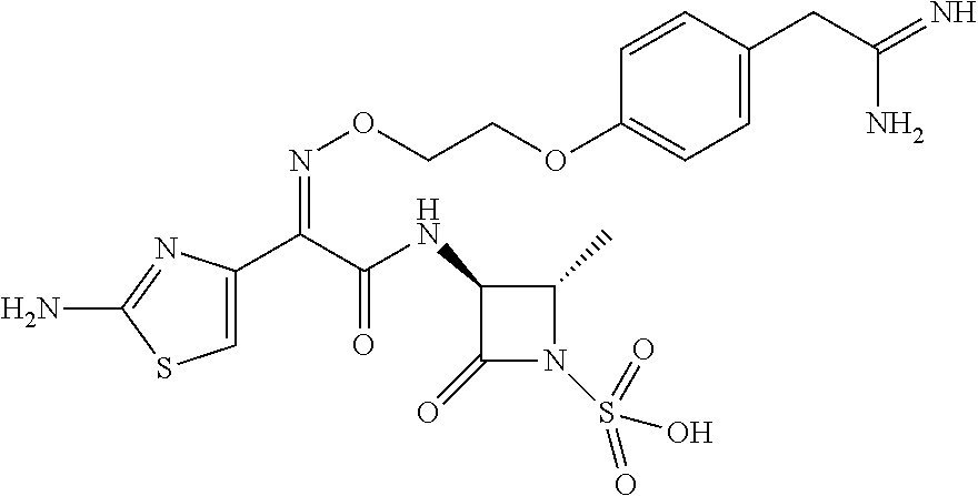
C1=C(C(C(NC2C(=O)N(S(=O)(=O)O)C2C)=O)=NOCCOC2=CC=C(CC(=N)N)C=C2)N=C(N)S1
